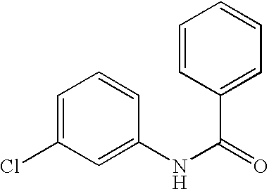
C1=C(Cl)C=C(NC(=O)C2=CC=CC=C2)C=C1
